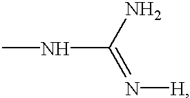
CNC(N)=N[H]
